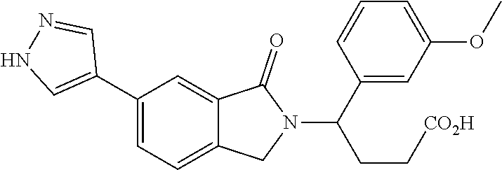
C1(C(N2C(=O)C3=CC(C4=CNN=C4)=CC=C3C2)CC[CO2H])=CC(OC)=CC=C1
